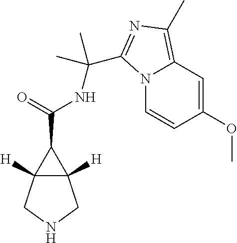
C12([H])C([H])(C1C(=O)NC(C1=NC(C)=C3N1C=CC(OC)=C3)(C)C)CNC2
